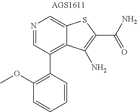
N1=CC(C2=C(OC)C=CC=C2)=C2C(=C1)SC(C(N)=O)=C2N
